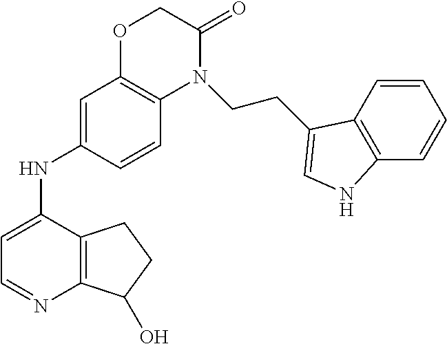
C12=C(C(O)CC1)N=CC=C2NC1=CC2=C(C=C1)N(CCC1=CNC3=C1C=CC=C3)C(=O)CO2
